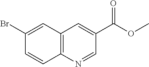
C1(Br)=CC2=C(C=C1)N=CC(C(OC)=O)=C2
